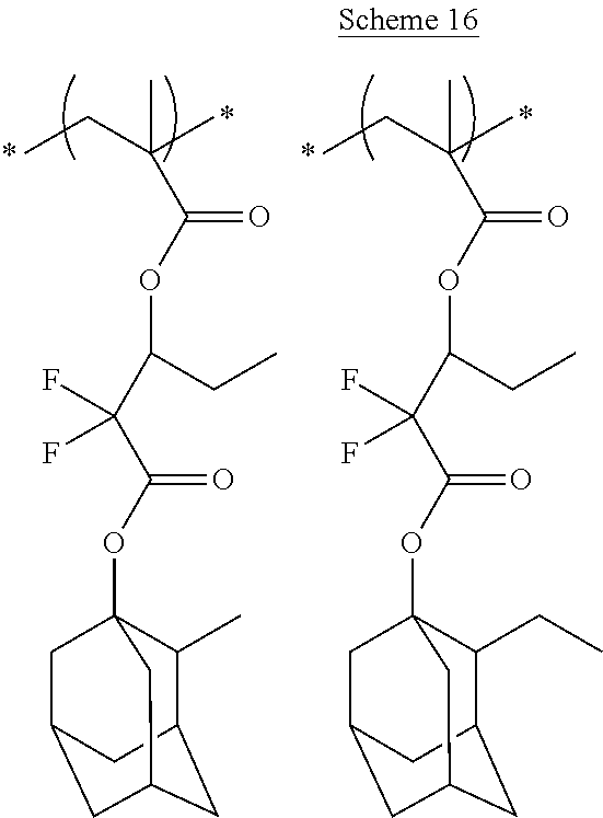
CCC(C)(C)C(OC(CC)C(C(OC12C(CC)C3CC(CC(C1)C3)C2)=O)(F)F)=O.CCC(C)(C)C(OC(CC)C(C(OC12C(C)C3CC(CC(C1)C3)C2)=O)(F)F)=O
